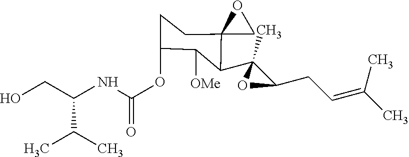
C(OC1CCC2(C(C3(C)C(CC=C(C)C)O3)C1[OMe])CO2)(=O)NC(CO)C(C)C
